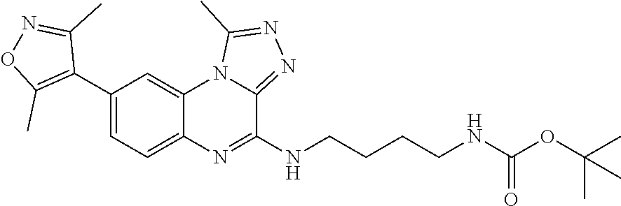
C1=C2C(=CC(C3=C(C)ON=C3C)=C1)N1C(=NN=C1C)C(NCCCCNC(OC(C)(C)C)=O)=N2
